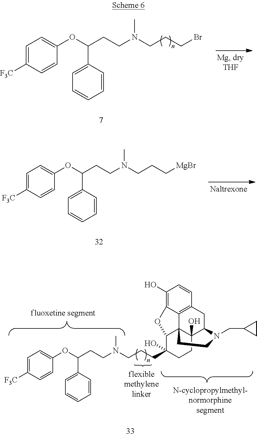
C1=C([F3C])C=CC(OC(CCN(CCCC2(O)CCC3(O)C45C2OC2=C(O)C=CC(=C42)CC3N(CC2CC2)CC5)C)C2=CC=CC=C2)=C1.C1=C(C(OC2=CC=C([F3C])C=C2)CCN(CCC[MgBr])C)C=CC=C1.C1=C(C(OC2=CC=C([F3C])C=C2)CCN(CCCBr)C)C=CC=C1
